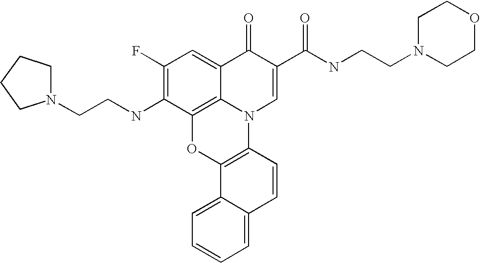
C1(F)=C(NCCN2CCCC2)C2=C3C(=C1)C(=O)C(C(NCCN1CCOCC1)=O)=CN3C1=C(O2)C2=CC=CC=C2C=C1
